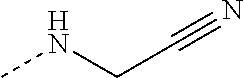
CNCC#N
